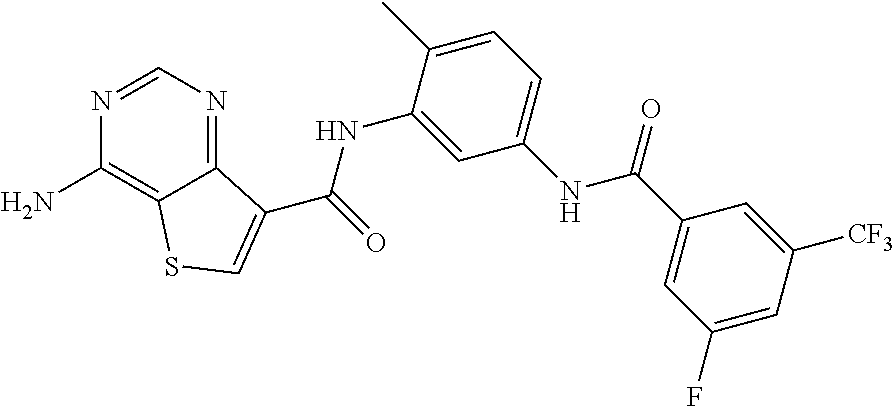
C1=NC(N)=C2C(=N1)C(C(NC1=CC(NC(C3=CC(F)=CC([CF3])=C3)=O)=CC=C1C)=O)=CS2
